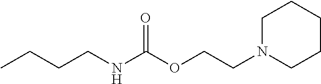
CCCCNC(OCCN1CCCCC1)=O
